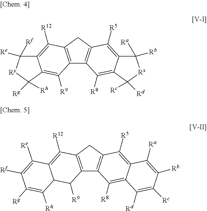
C12=C(CC3=C1C([R8])=C1C(=C3[R5])C([Rb])([Ra])[Rx]C1([Rd])[Rc])C([R12])=C1C(=C2[R9])C([Rh])([Rg])[Ry]C1([Rf])[Re].C12=C(C([R5])=C3C(=C1[R8])C([Rd])=C([Rc])C([Rb])=C3[Ra])CC1=C2C([R9])C2C([Rh])=C([Rg])C([Rf])=C([Re])C2=C1[R12]
